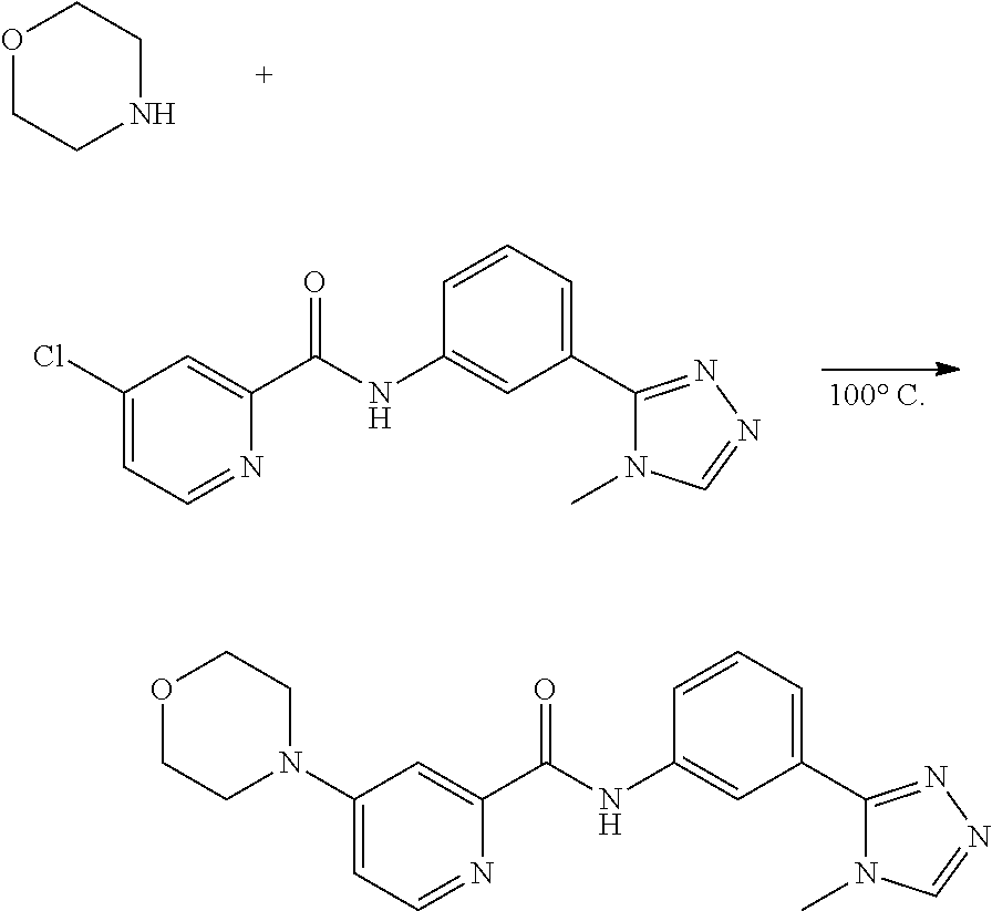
O1CCNCC1.C1(Cl)=CC=NC(C(=O)NC2=CC(C3=NN=CN3C)=CC=C2)=C1.C1(N2CCOCC2)=CC=NC(C(=O)NC2=CC(C3=NN=CN3C)=CC=C2)=C1
